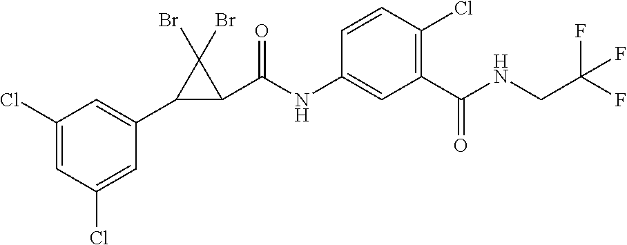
C1(Cl)=CC(C2C(C(NC3=CC(C(NCC(F)(F)F)=O)=C(Cl)C=C3)=O)C2(Br)Br)=CC(Cl)=C1
